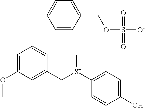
C1=C(OC)C=C(C[S+](C2=CC=C(O)C=C2)C)C=C1.C1=CC(COS([O-])(=O)=O)=CC=C1
